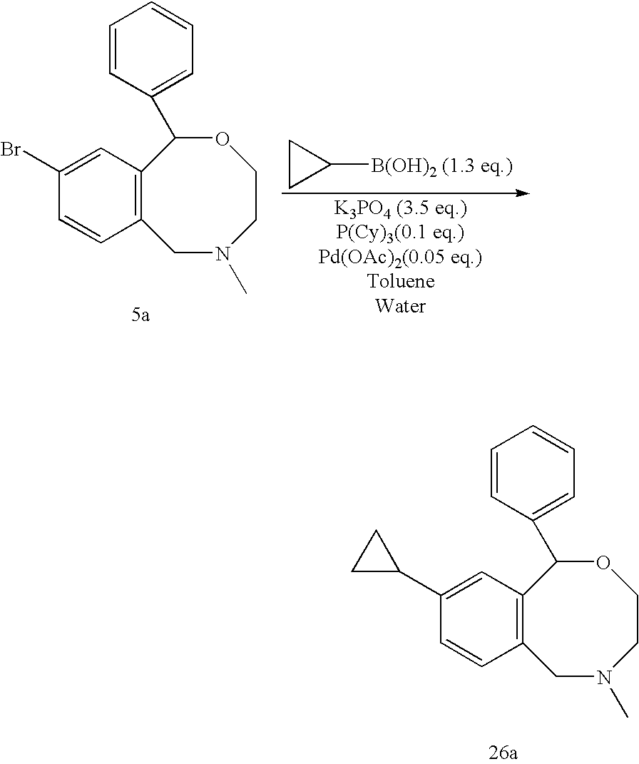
C12=C(C=C(C3CC3)C=C1)C(C1=CC=CC=C1)OCCN(C)C2.C12=C(C=C(Br)C=C1)C(C1=CC=CC=C1)OCCN(C)C2.C1CC1[B(OH)2 (1.3 eq.)]
